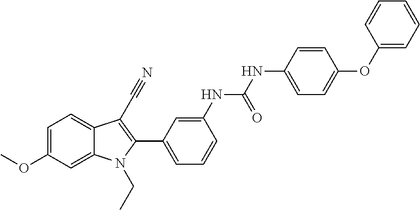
C1=C(OC)C=C2C(=C1)C(C#N)=C(C1=CC=CC(NC(NC3=CC=C(OC4=CC=CC=C4)C=C3)=O)=C1)N2CC
